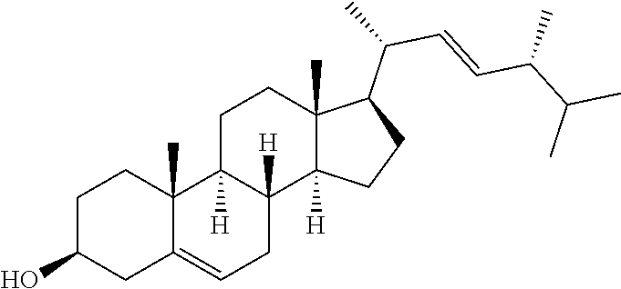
C1(O)CC2=CCC3([H])C([H])(C2(C)CC1)CCC1(C)C3([H])CCC1C(C)C=CC(C(C)C)C
